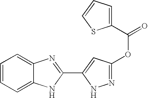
C1=CC=C2C(=C1)N=C(C1=CC(OC(=O)C3=CC=CS3)=NN1)N2
